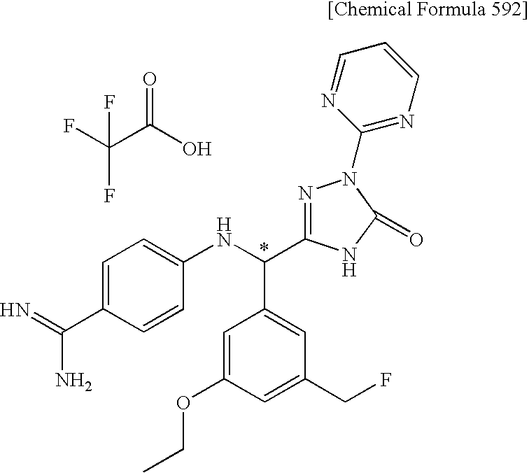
C1=C(C(=N)N)C=CC(NC(C2=CC(CF)=CC(OCC)=C2)C2=NN(C3=NC=CC=N3)C(=O)N2)=C1.C(C(O)=O)(F)(F)F
